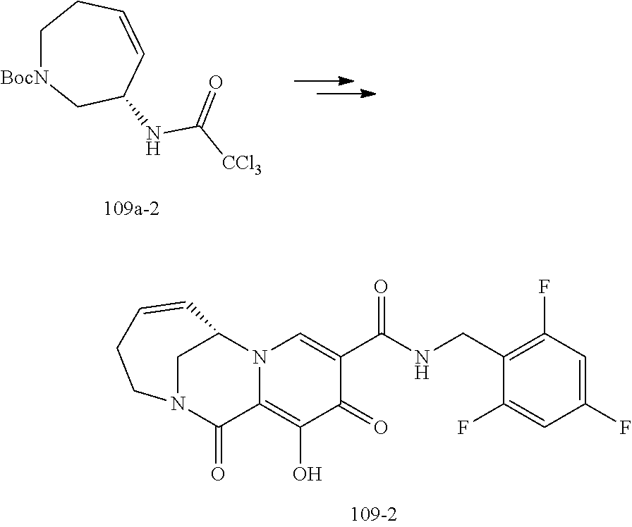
N(C(=O)[CCl3])C1C=CCC[BocN]C1.C1(=O)C(C(=O)NCC2=C(F)C=C(F)C=C2F)=CN2C(=C1O)C(=O)N1CC2C=CCC1
